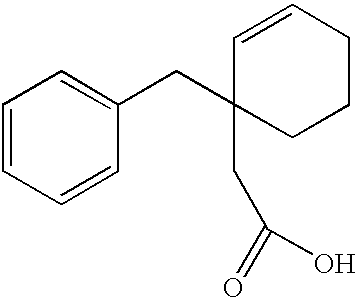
C1=CC=CC(CC2(CC(=O)O)CCCC=C2)=C1
